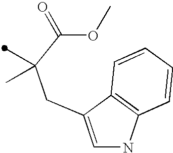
C1=C(CC(C(OC)=O)(C)C)C2=C(N1)C=CC=C2
